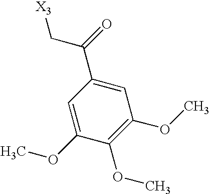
C(C1=CC(OC)=C(OC)C(OC)=C1)(=O)C[X3]
